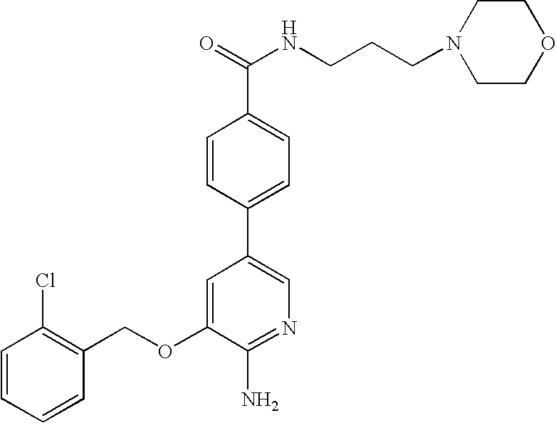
C1=CC=CC(COC2=CC(C3=CC=C(C(=O)NCCCN4CCOCC4)C=C3)=CN=C2N)=C1Cl
